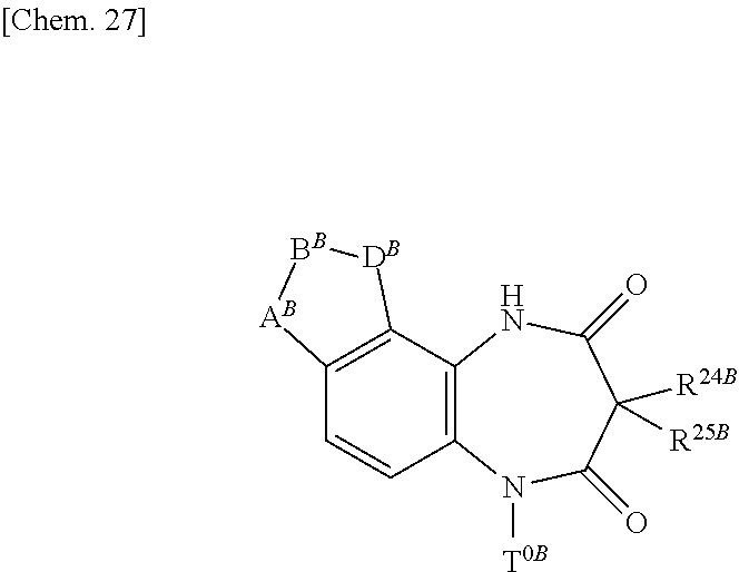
C12=C(C3=C(C=C1)[AB][BB][DB]3)NC(=O)C([R24B])([R25B])C(=O)N2[T0B]
